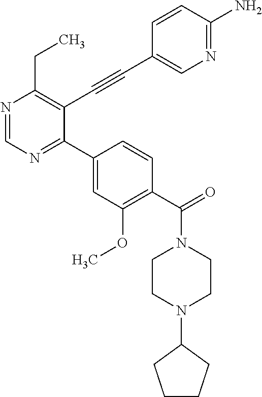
N1=CN=C(C2=CC(OC)=C(C(=O)N3CCN(C4CCCC4)CC3)C=C2)C(C#CC2=CN=C(N)C=C2)=C1CC
